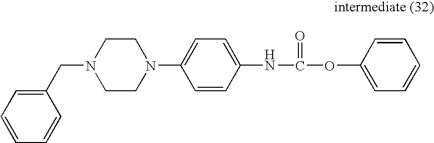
C1CN(CC2=CC=CC=C2)CCN1C1=CC=C(NC(OC2=CC=CC=C2)=O)C=C1
